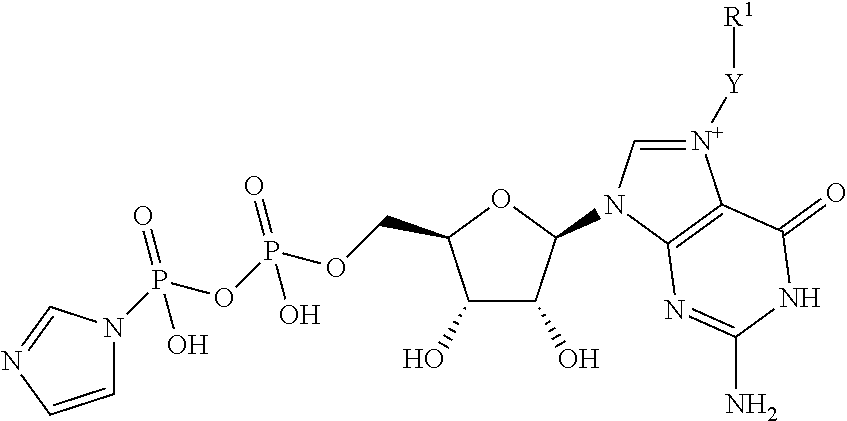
C1(O)C(O)C(N2C=[N+]([Y][R1])C3=C2N=C(N)NC3=O)OC1COP(OP(N1C=CN=C1)(=O)O)(=O)O
